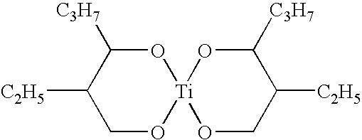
O1C([C3H7])C([C2H5])CO[Ti]12OCC([C2H5])C([C3H7])O2
